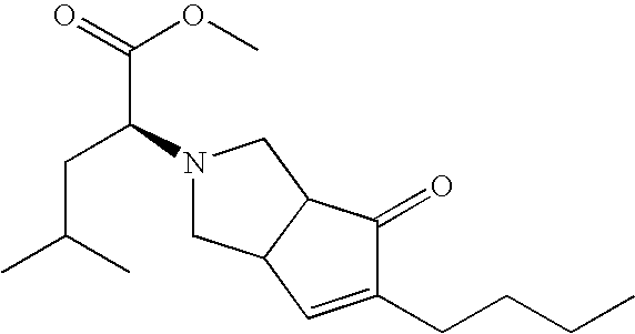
C(CCC)C1=CC2C(C1=O)CN(C(C(=O)OC)CC(C)C)C2
